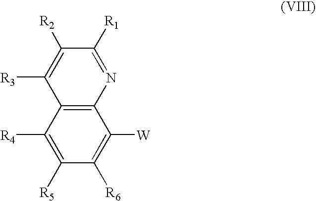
C12=C(C([R4])=C([R5])C([R6])=C1[W])C([R3])=C([R2])C([R1])=N2
